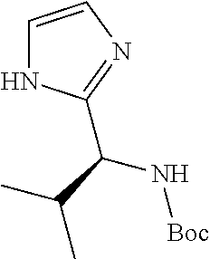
C1=CN=C(C(C(C)C)N[Boc])N1
